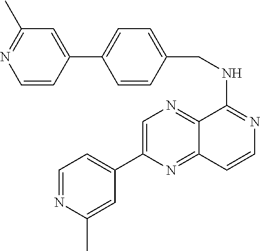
C1=NC(C)=CC(C2=CN=C3C(=N2)C=CN=C3NCC2=CC=C(C3=CC(C)=NC=C3)C=C2)=C1
